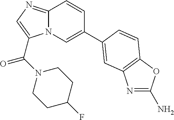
N12C(=NC=C1C(N1CCC(F)CC1)=O)C=CC(C1=CC3=C(OC(N)=N3)C=C1)=C2
